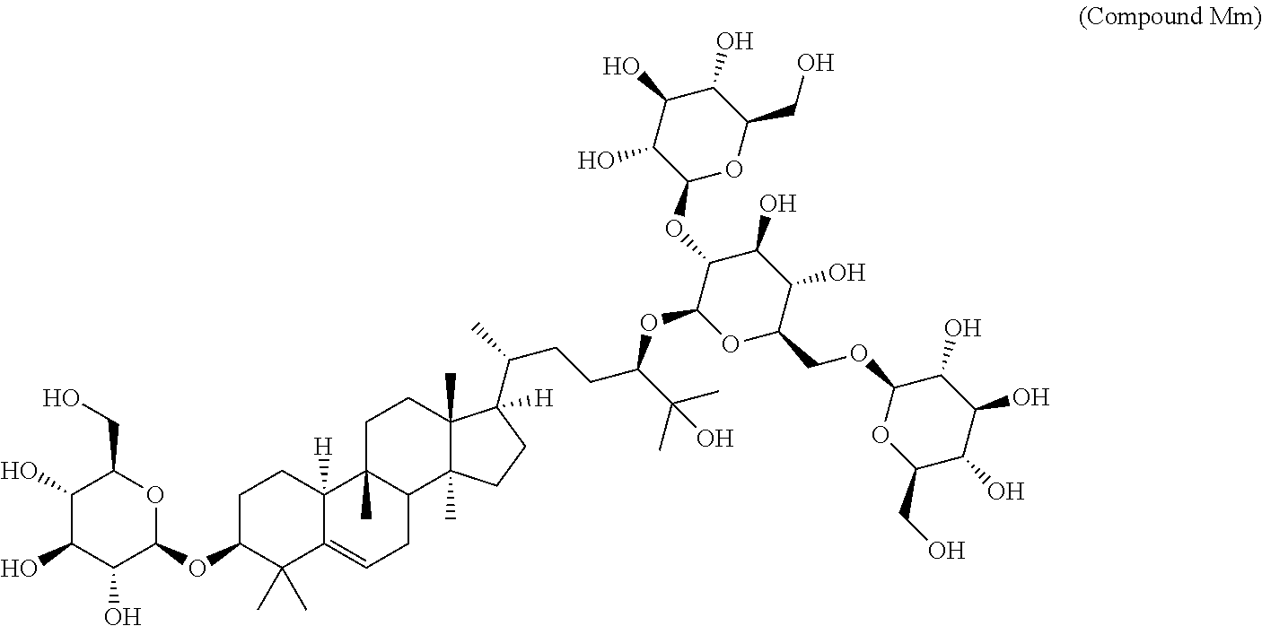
C(O)(C)(C)C(OC1OC(COC2C(O)C(O)C(O)C(CO)O2)C(O)C(O)C1OC1OC(CO)C(O)C(O)C1O)CCC(C1([H])C2(C)C(C)(CC1)C1C(C)(CC2)C2([H])C(=CC1)C(C)(C)C(OC1OC(CO)C(O)C(O)C1O)CC2)C
